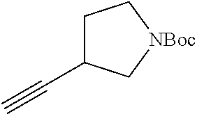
C1C(C#C)C[NBoc]C1
